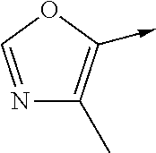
N1=COC(->C)=C1C
